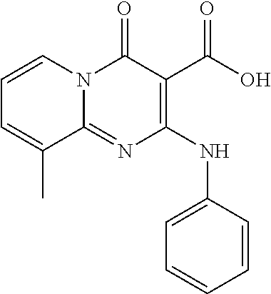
C1=CN2C(=NC(NC3=CC=CC=C3)=C(C(=O)O)C2=O)C(C)=C1
